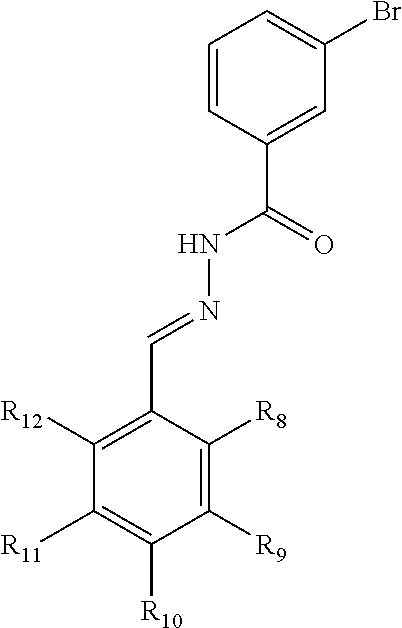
C1=CC(C(=O)NN=CC2=C([R12])C([R11])=C([R10])C([R9])=C2[R8])=CC(Br)=C1
